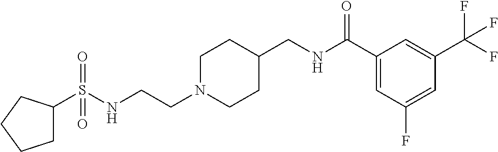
S(NCCN1CCC(CNC(C2=CC(F)=CC(C(F)(F)F)=C2)=O)CC1)(=O)(=O)C1CCCC1
